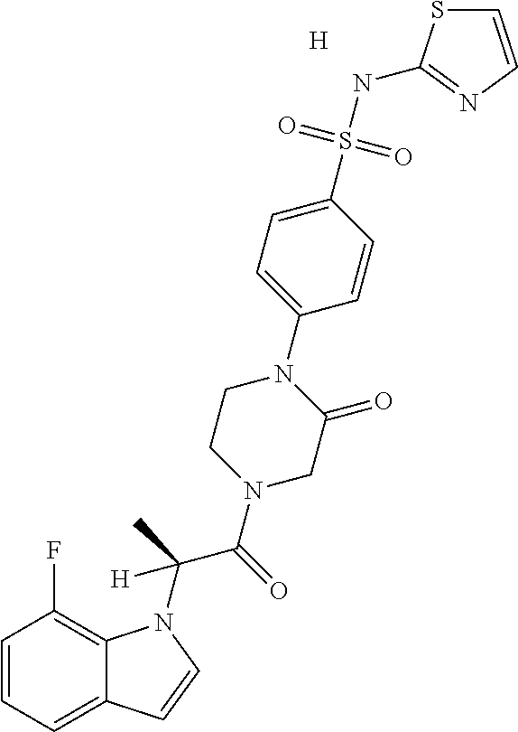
[H].C1=CC=C2C(=C1F)N(C(C(N1CC(=O)N(C3=CC=C(S(NC4=NC=CS4)(=O)=O)C=C3)CC1)=O)(C)[H])C=C2
